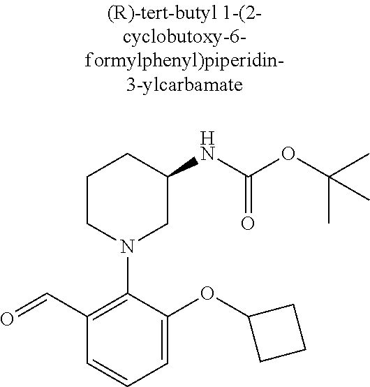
C1(C=O)=C(N2CC(NC(OC(C)(C)C)=O)CCC2)C(OC2CCC2)=CC=C1
